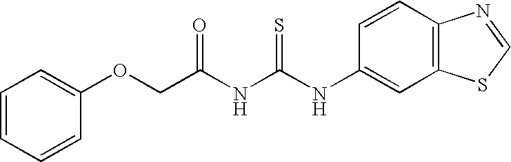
C1=CC=CC(OCC(NC(NC2=CC3=C(C=C2)N=CS3)=S)=O)=C1
